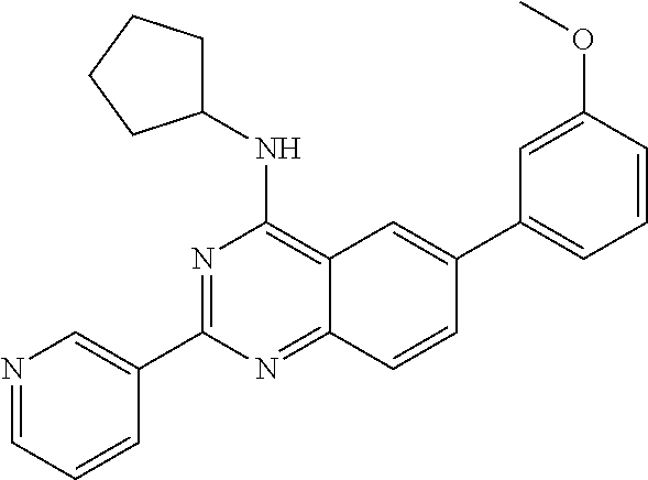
N1=C(C2=CN=CC=C2)N=C2C(=C1NC1CCCC1)C=C(C1=CC=CC(OC)=C1)C=C2
